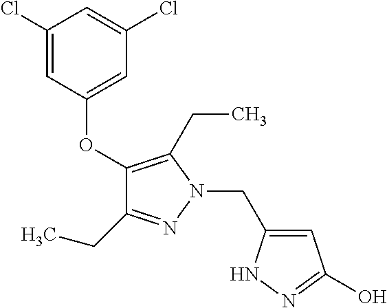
C1(OC2=CC(Cl)=CC(Cl)=C2)=C(CC)N(CC2=CC(O)=NN2)N=C1CC
